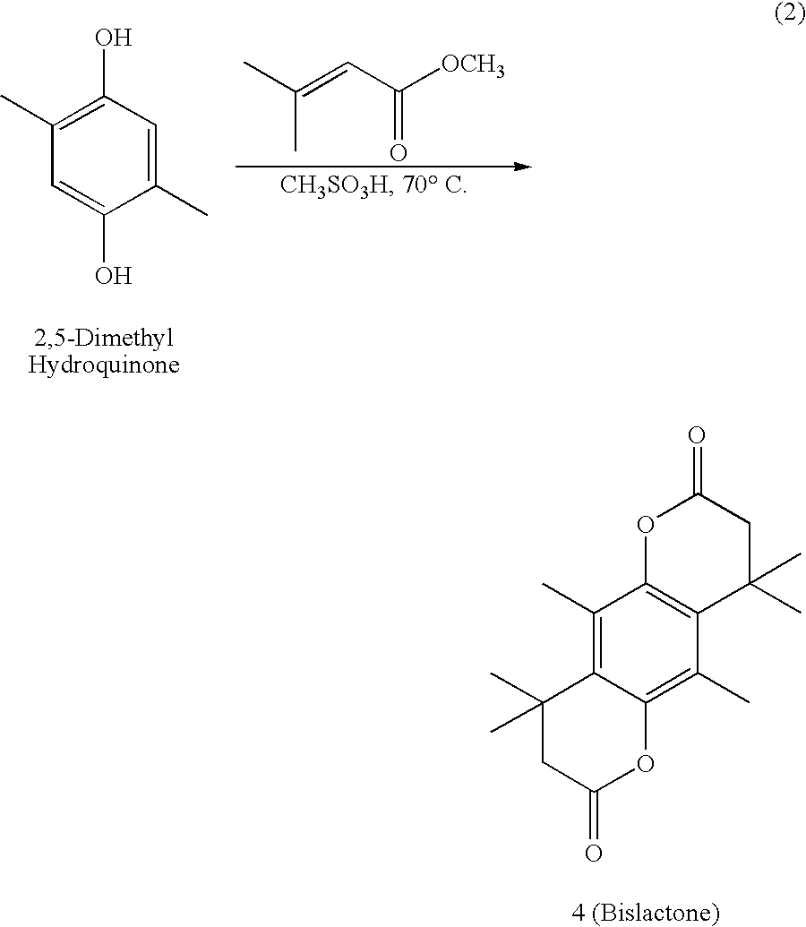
C1(C)=CC(O)=C(C)C=C1O.CC(C)=CC(=O)[OCH3].C1(C)(C)CC(=O)OC2=C(C)C3=C(C(C)=C12)OC(=O)CC3(C)C
